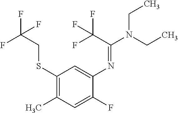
C1(SCC(F)(F)F)=C(C)C=C(F)C(N=C(N(CC)CC)C(F)(F)F)=C1
